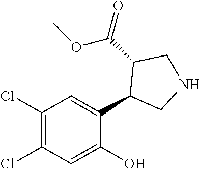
C1(Cl)=C(Cl)C=C(O)C(C2CNCC2C(OC)=O)=C1
